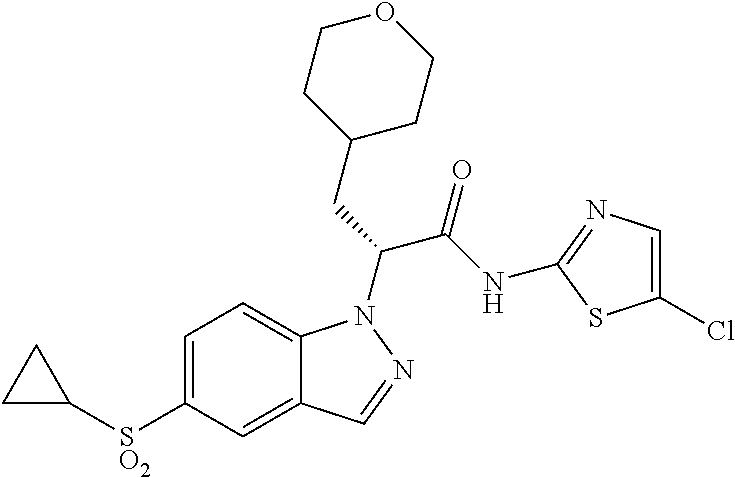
C1=C([SO2]C2CC2)C=C2C(=C1)N(C(CC1CCOCC1)C(NC1=NC=C(Cl)S1)=O)N=C2
